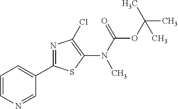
C1=CN=CC(C2=NC(Cl)=C(N(C(=O)OC(C)(C)C)C)S2)=C1
